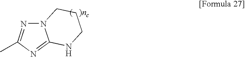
N12N=C(C)N=C1NCCC2
